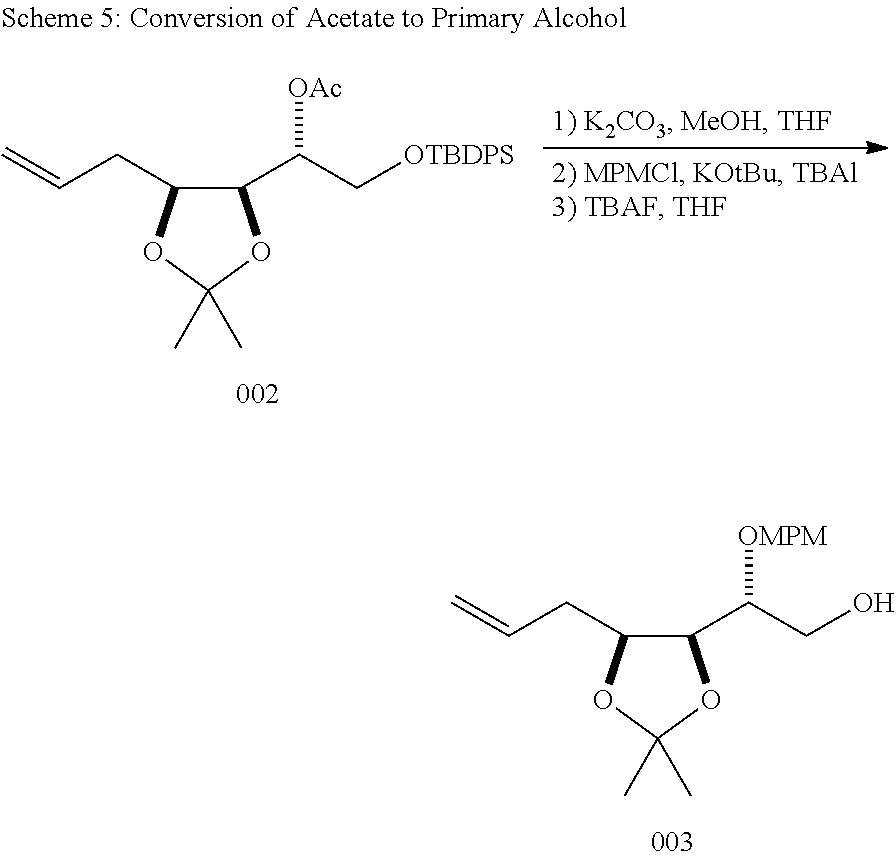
C1(C(C[OTBDPS])[OAc])C(CC=C)OC(C)(C)O1.C1(C(CO)[OMPM])C(CC=C)OC(C)(C)O1
